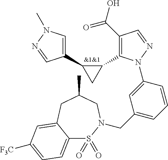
C1(C(O)=O)=C(C2C(C3=CN(C)N=C3)C2)N(C2=CC(CN3S(=O)(=O)C4=CC=C([F3C])C=C4CC(C)C3)=CC=C2)N=C1.[&1&1]
